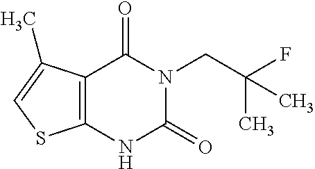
C12=C(NC(=O)N(CC(F)(C)C)C1=O)SC=C2C
